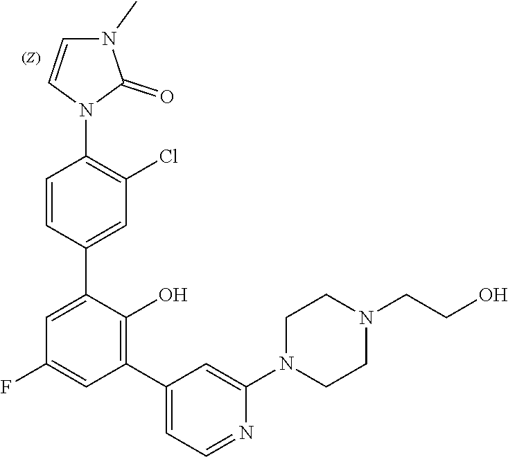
C1=CN(C2=C(Cl)C=C(C3=CC(F)=CC(C4=CC=NC(N5CCN(CCO)CC5)=C4)=C3O)C=C2)C(=O)N1C
